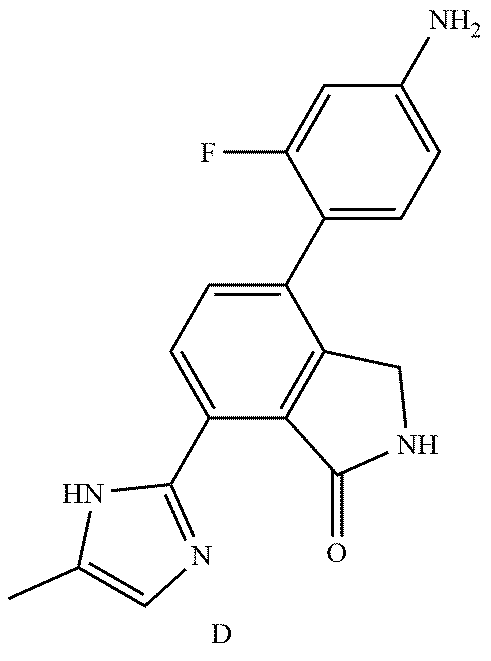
C1=C(C2=CC=C(N)C=C2F)C2=C(C(C3=NC=C(C)N3)=C1)C(=O)NC2.[D]
